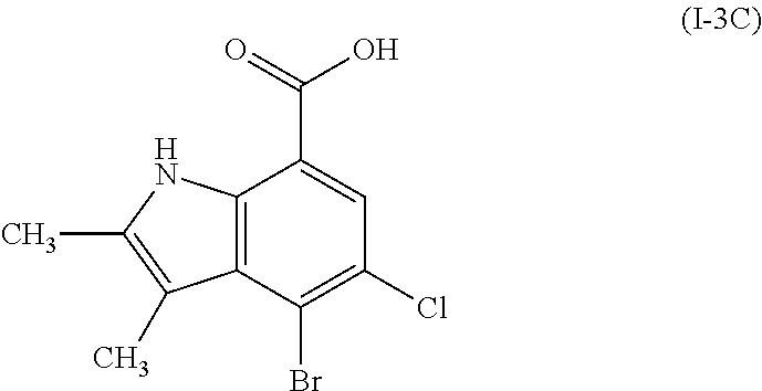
C12=C(C(Br)=C(Cl)C=C1C(=O)O)C(C)=C(C)N2
